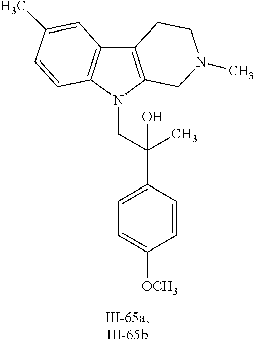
C12=C(N(CC(C3=CC=C([OCH3])C=C3)(C)O)C3=C1C=C(C)C=C3)CN(C)CC2
